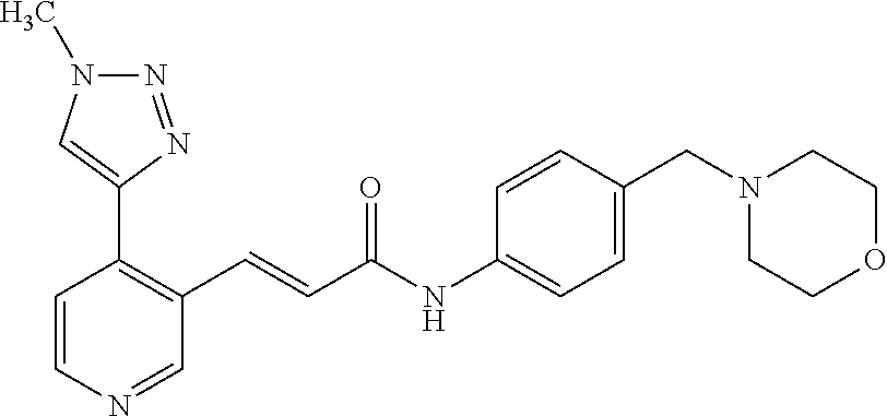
N1=NC(C2=C(C=CC(NC3=CC=C(CN4CCOCC4)C=C3)=O)C=NC=C2)=CN1C
